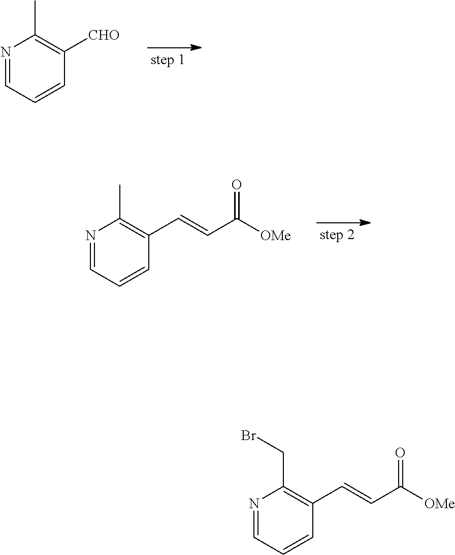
N1=CC=CC([CHO])=C1C.N1=CC=CC(C=CC([OMe])=O)=C1C.N1=CC=CC(C=CC([OMe])=O)=C1CBr
